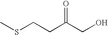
CSCCC(CO)=O
